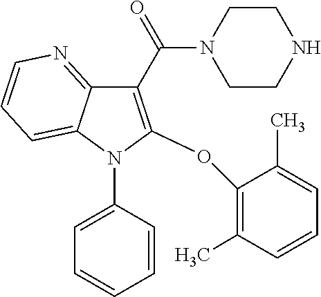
C1(C(=O)N2CCNCC2)=C(OC2=C(C)C=CC=C2C)N(C2=CC=CC=C2)C2=CC=CN=C12
